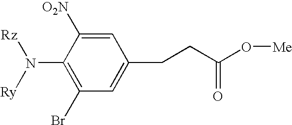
C1(N([Ry])[Rz])=C(Br)C=C(CCC(O[Me])=O)C=C1[O2N]
